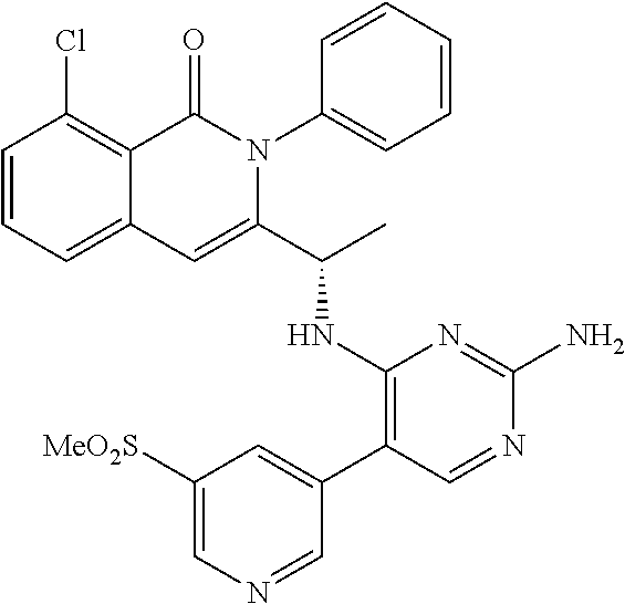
C1(Cl)=C2C(=CC=C1)C=C(C(C)NC1=C(C3=CC([MeO2S])=CN=C3)C=NC(N)=N1)N(C1=CC=CC=C1)C2=O
